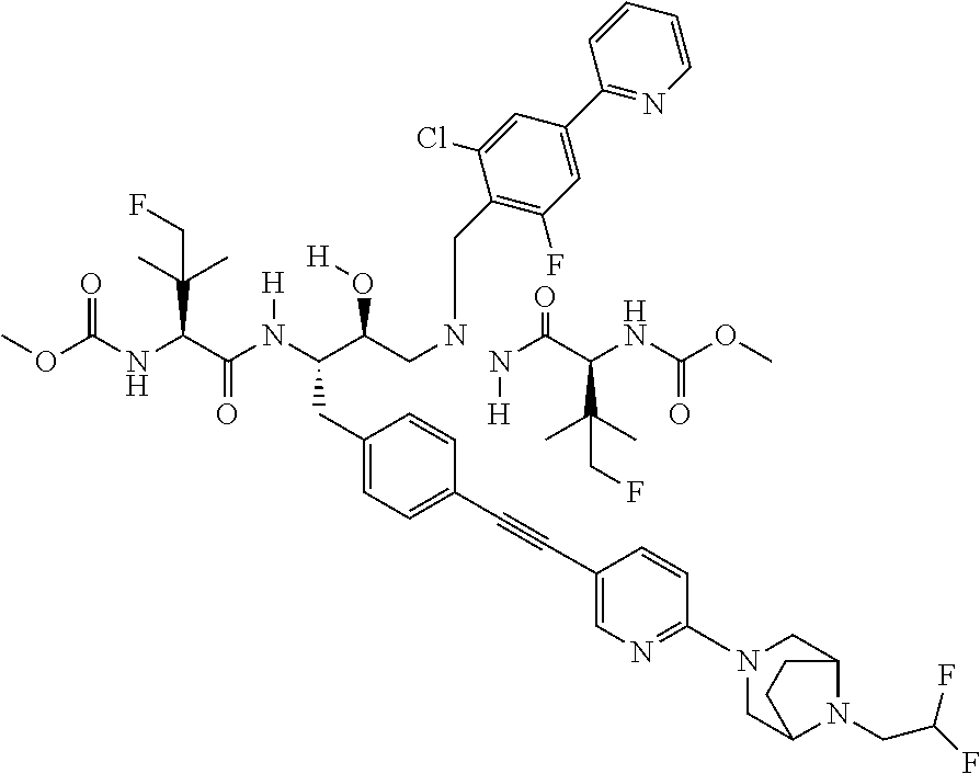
COC(NC(C(N(C(C(CNCC1=C(F)C=C(C2=NC=CC=C2)C=C1Cl)O[H])CC1=CC=C(C#CC2=CN=C(N3CC4N(CC(F)F)C(C3)CC4)C=C2)C=C1)[H])=O)C(CF)(C)C)=O.N(C(C(NC(OC)=O)C(C)(C)CF)=O)[H]
